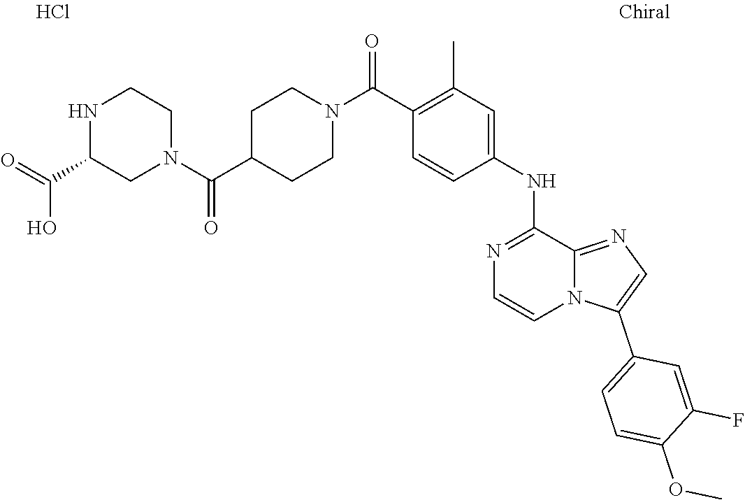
O(C)C1=CC=C(C2=CN=C3N2C=CN=C3NC2=CC(C)=C(C(N3CCC(C(N4CCNC(C(=O)O)C4)=O)CC3)=O)C=C2)C=C1F.Cl
